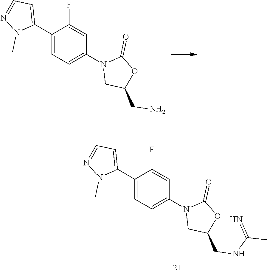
C1C(CN)OC(=O)N1C1=CC=C(C2=CC=NN2C)C(F)=C1.C1C(CNC(C)=N)OC(=O)N1C1=CC=C(C2=CC=NN2C)C(F)=C1
